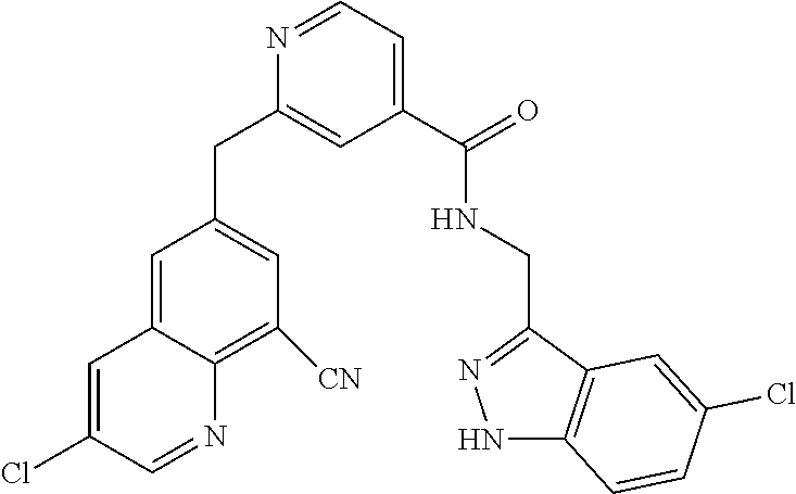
C1=C2C(=C([CN])C=C1CC1=CC(C(=O)NCC3=NNC4=C3C=C(Cl)C=C4)=CC=N1)N=CC(Cl)=C2
